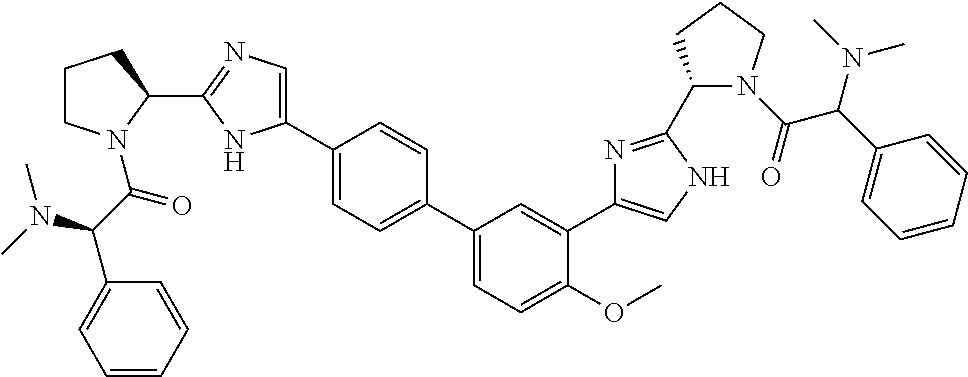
C1(C2=CN=C(C3CCCN3C(=O)C(N(C)C)C3=CC=CC=C3)N2)=CC=C(C2=CC=C(OC)C(C3=CNC(C4N(C(C(N(C)C)C5=CC=CC=C5)=O)CCC4)=N3)=C2)C=C1
